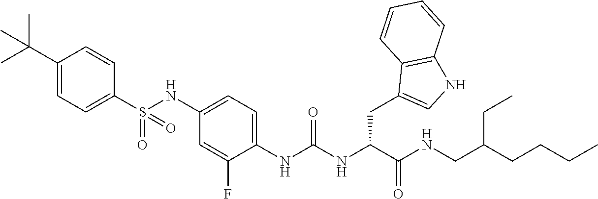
C1(S(NC2=CC=C(NC(NC(C(NCC(CCCC)CC)=O)CC3=CNC4=C3C=CC=C4)=O)C(F)=C2)(=O)=O)=CC=C(C(C)(C)C)C=C1
